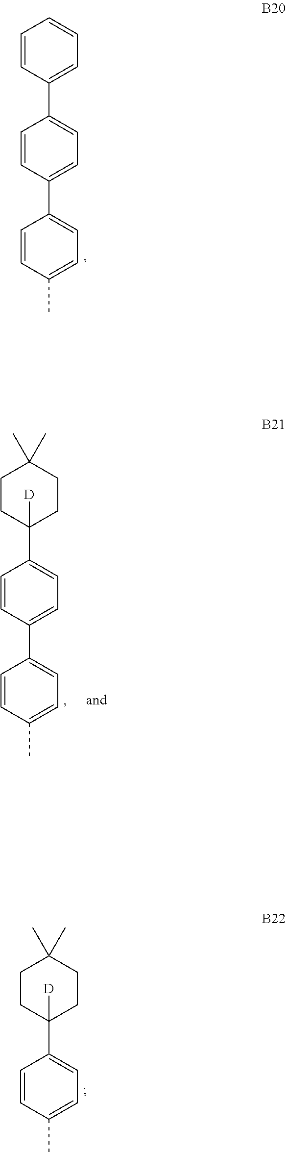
C1=CC(C)=CC=C1C1=CC=C(C2=CC=CC=C2)C=C1.C1=CC(C)=CC=C1C1=CC=C(C2([D])CCC(C)(C)CC2)C=C1.CC1=CC=C(C2([D])CCC(C)(C)CC2)C=C1
